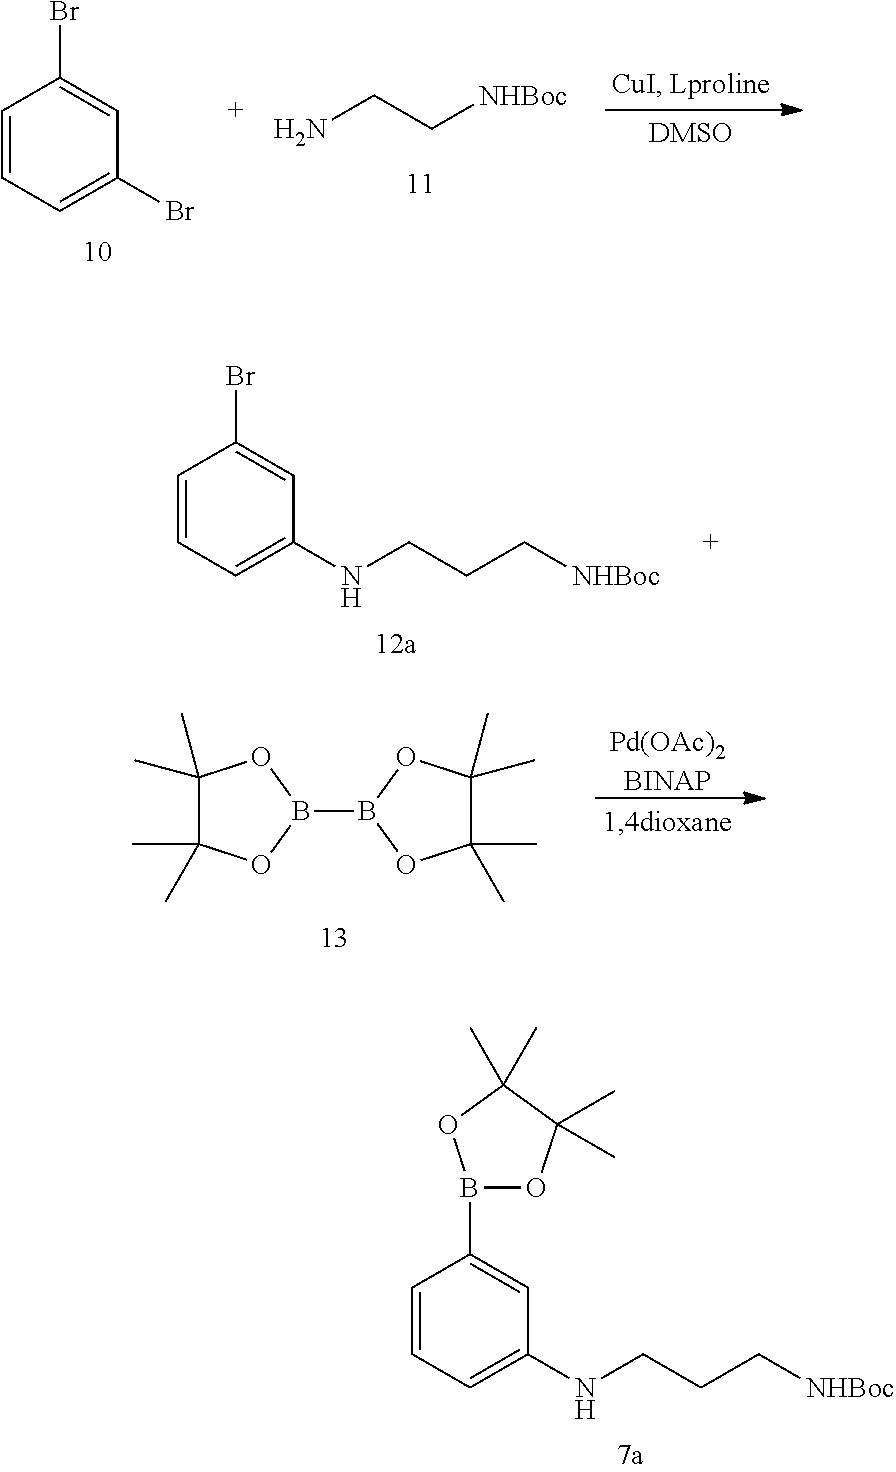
C1=CC=C(Br)C=C1Br.NCC[NHBoc].[Pd(OAc)2BINAP].C1(C)(C)C(C)(C)OB(B2OC(C)(C)C(C)(C)O2)O1.B1(C2=CC(NCCC[NHBoc])=CC=C2)OC(C)(C)C(C)(C)O1.C1=CC=C(NCCC[NHBoc])C=C1Br
